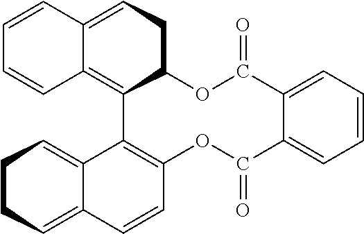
C1=CC2=CCC3C(=C2C=C1)C1=C(C=CC2=CCCC=C12)OC(=O)C1=CC=CC=C1C(=O)O3
